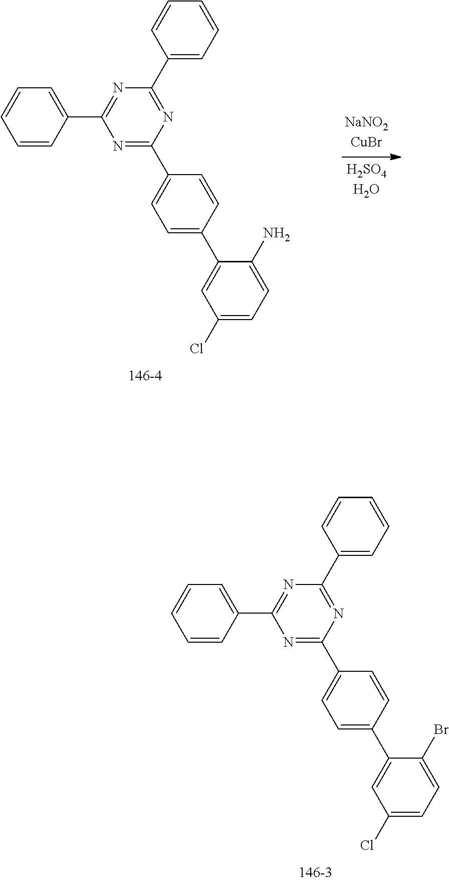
N1=C(C2=CC=C(C3=CC(Cl)=CC=C3Br)C=C2)N=C(C2=CC=CC=C2)N=C1C1=CC=CC=C1.N1=C(C2=CC=C(C3=CC(Cl)=CC=C3N)C=C2)N=C(C2=CC=CC=C2)N=C1C1=CC=CC=C1
